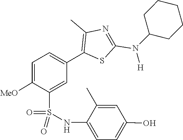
C1(N(C2=NC(C)=C(C3=CC=C([MeO])C(S(=O)(=O)NC4=CC=C(O)C=C4C)=C3)S2)[H])CCCCC1
